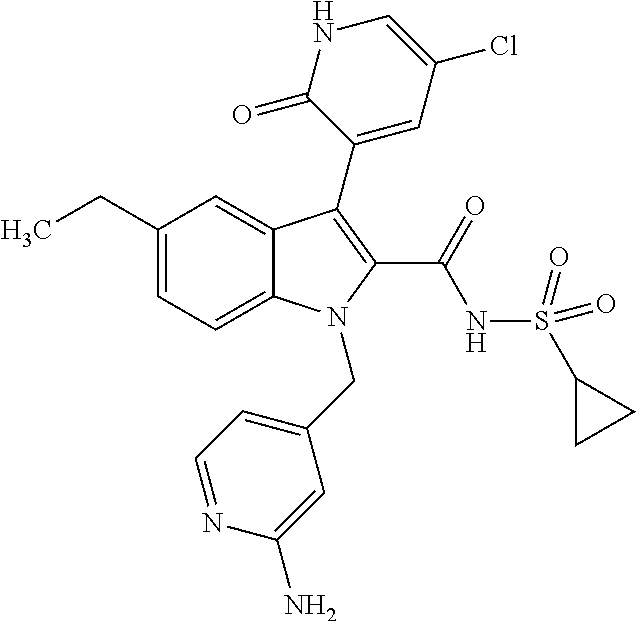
C1(CC)=CC=C2C(=C1)C(C1=CC(Cl)=CNC1=O)=C(C(NS(C1CC1)(=O)=O)=O)N2CC1=CC=NC(N)=C1
